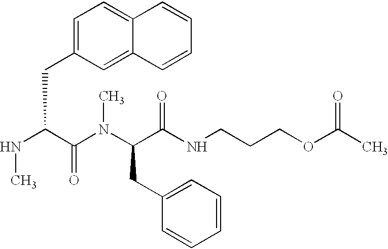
N(C(C(N(C(C(NCCCOC(C)=O)=O)CC1=CC=CC=C1)C)=O)CC1=CC=C2C(=C1)C=CC=C2)C
